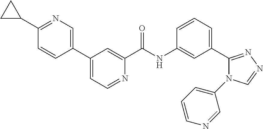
C1(C2=CC=NC(C(NC3=CC(C4=NN=CN4C4=CC=CN=C4)=CC=C3)=O)=C2)=CN=C(C2CC2)C=C1
